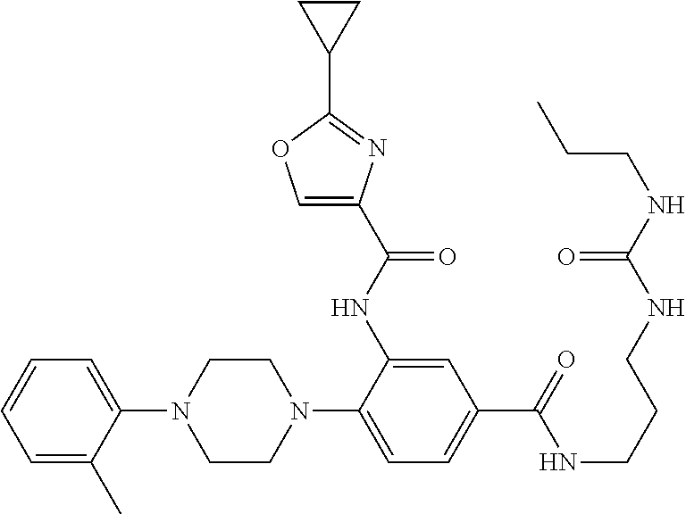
C1(N2CCN(C3=CC=C(C(NCCCNC(NCCC)=O)=O)C=C3NC(C3=COC(C4CC4)=N3)=O)CC2)=CC=CC=C1C
